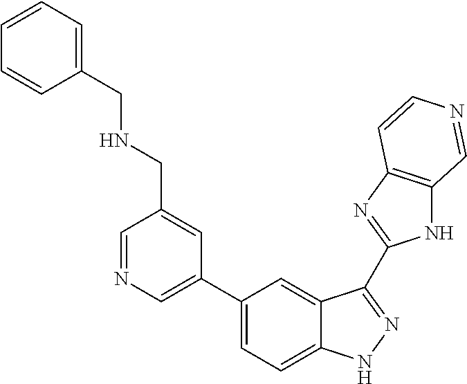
C1(C2=CN=CC(CNCC3=CC=CC=C3)=C2)=CC=C2C(=C1)C(C1=NC3=C(N1)C=NC=C3)=NN2
